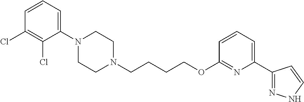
C1N(C2=CC=CC(Cl)=C2Cl)CCN(CCCCOC2=NC(C3=NNC=C3)=CC=C2)C1
